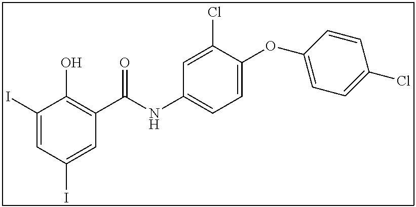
C1(I)=CC(I)=CC(C(=O)NC2=CC=C(OC3=CC=C(Cl)C=C3)C(Cl)=C2)=C1O
